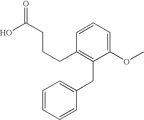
C1=CC(CC2=C(CCCC(O)=O)C=CC=C2OC)=CC=C1
